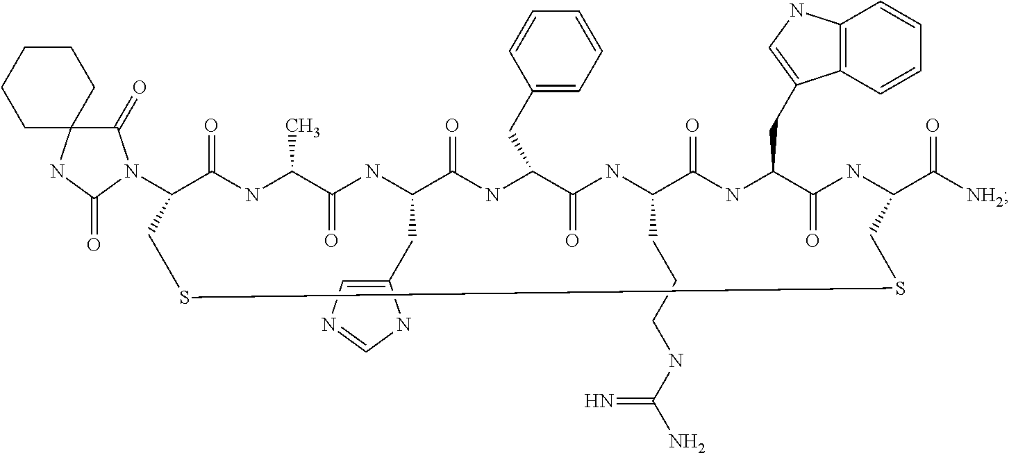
C1(N2C(=O)C3(NC2=O)CCCCC3)C(=O)NC(C)C(=O)NC(CC2=CN=CN2)C(=O)NC(CC2=CC=CC=C2)C(=O)NC(CCCNC(N)=N)C(=O)NC(CC2=CNC3=C2C=CC=C3)C(=O)NC(C([NH2])=O)CSSC1
